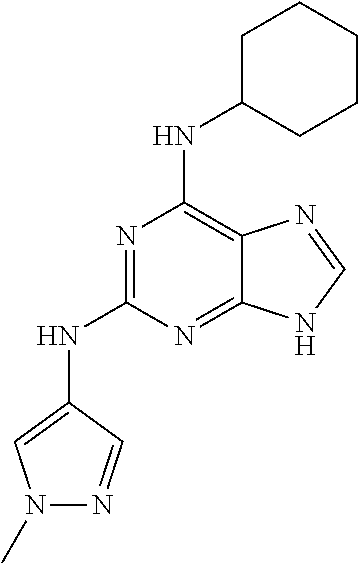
C1C(NC2=C3C(=NC(NC4=CN(C)N=C4)=N2)NC=N3)CCCC1
